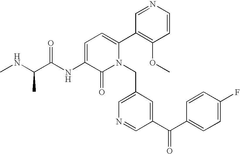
C1=C(NC(C(NC)C)=O)C(=O)N(CC2=CN=CC(C(C3=CC=C(F)C=C3)=O)=C2)C(C2=C(OC)C=CN=C2)=C1
